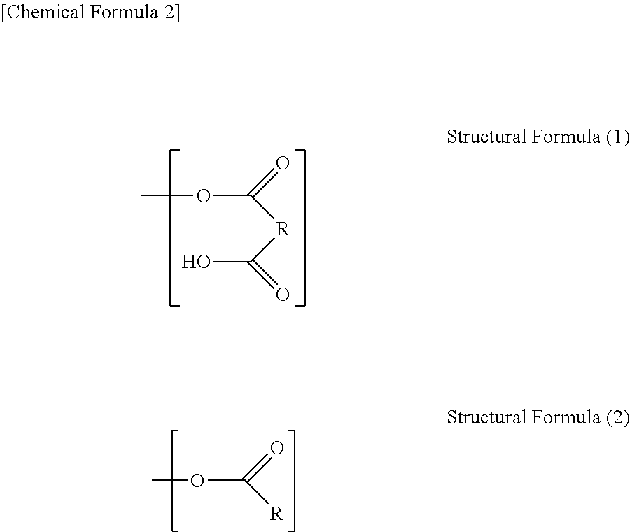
COC([R]C(=O)O)=O.COC([R])=O
